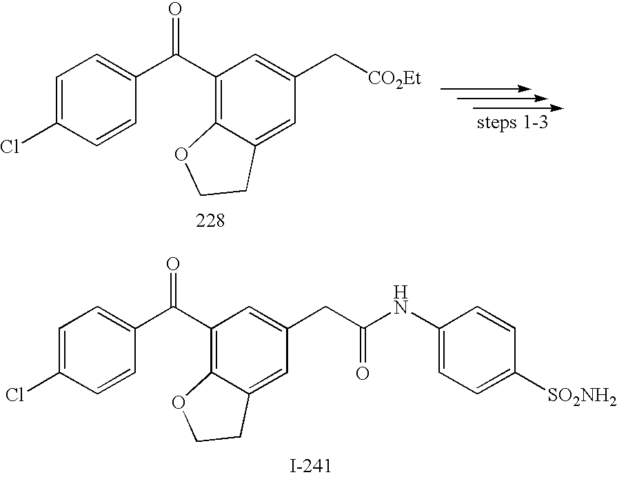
C1=C(Cl)C=CC(C(C2=C3C(=CC(C[CO2Et])=C2)CCO3)=O)=C1.C1=C(Cl)C=CC(C(C2=C3C(=CC(CC(NC4=CC=C([SO2NH2])C=C4)=O)=C2)CCO3)=O)=C1
